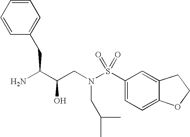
NC(C(CN(S(C1=CC=C2C(=C1)CCO2)(=O)=O)CC(C)C)O)CC1=CC=CC=C1
